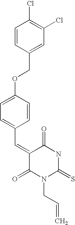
C1=CC(COC2=CC=C(C=C3C(=O)N(CC=C)C(=S)NC3=O)C=C2)=CC(Cl)=C1Cl
